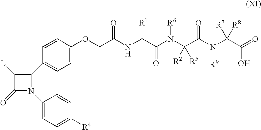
C1(C2=CC=C(OCC(NC(C(N(C(C(N(C(C(O)=O)([R7])[R8])[R9])=O)([R2])[R5])[R6])=O)[R1])=O)C=C2)C([L])C(=O)N1C1=CC=C([R4])C=C1
